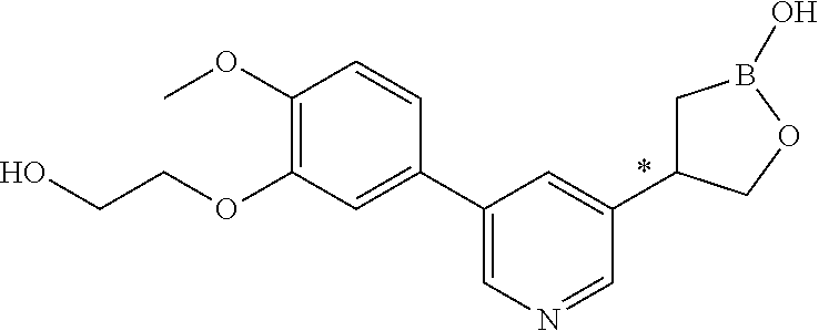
C1(C2=CN=CC(C3CB(O)OC3)=C2)=CC(OCCO)=C(OC)C=C1
